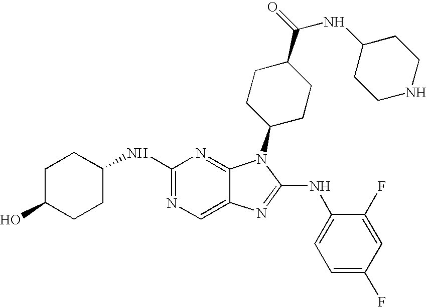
N1=C(NC2CCC(O)CC2)N=C2C(=C1)N=C(NC1=CC=C(F)C=C1F)N2C1CCC(C(=O)NC2CCNCC2)CC1
